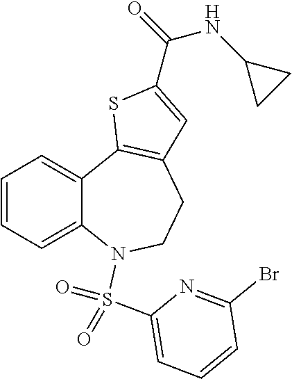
C1=CC=C2C(=C1)C1=C(CCN2S(=O)(=O)C2=CC=CC(Br)=N2)C=C(C(NC2CC2)=O)S1
